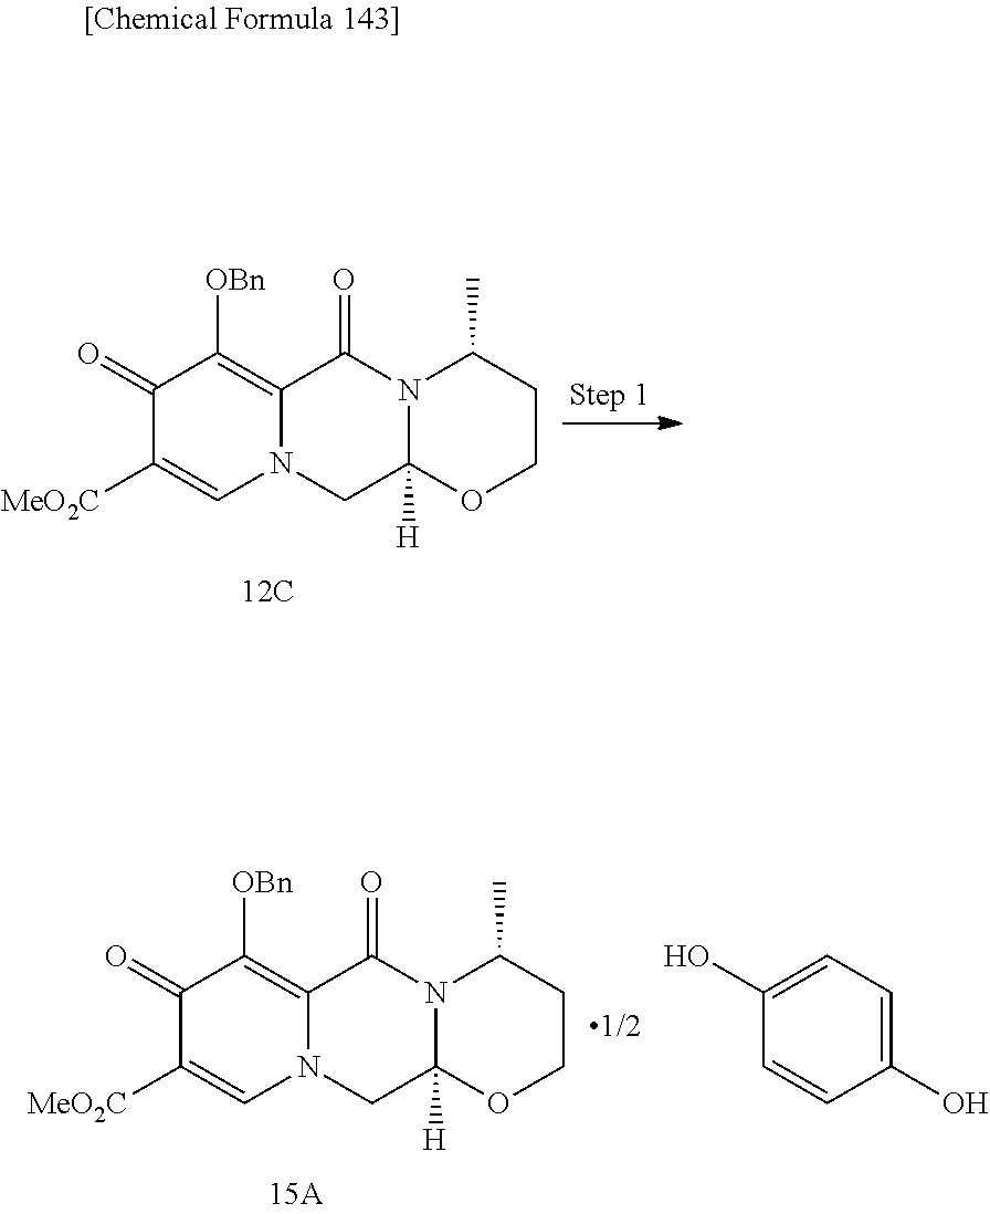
C1(=O)C([MeO2C])=CN2C(=C1[OBn])C(=O)N1C([H])(C2)OCCC1C.C1(=O)C([MeO2C])=CN2C(=C1[OBn])C(=O)N1C([H])(C2)OCCC1C.C1=C(O)C=CC(O)=C1
